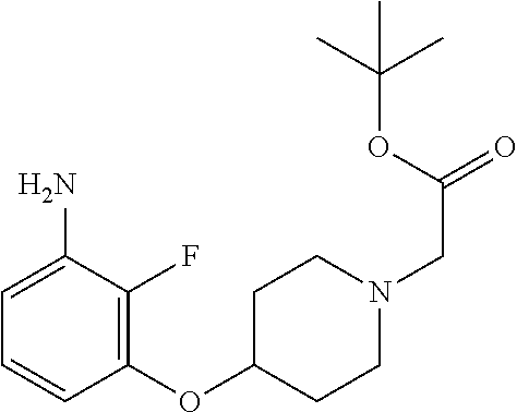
C1(OC2CCN(CC(=O)OC(C)(C)C)CC2)=C(F)C(N)=CC=C1
